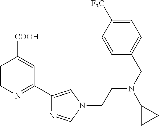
C1=CN=C(C2=CN(CCN(CC3=CC=C([F3C])C=C3)C3CC3)C=N2)C=C1[COOH]
